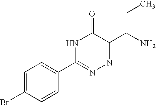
C1=C(Br)C=CC(C2=NN=C(C(N)CC)C(=O)N2)=C1
